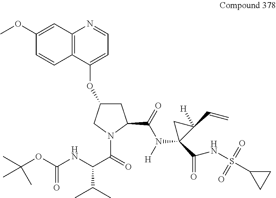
C12=C(C(OC3CC(C(N(C4(C(NS(C5CC5)(=O)=O)=O)C(C=C)([H])C4)[H])=O)N(C(=O)C(NC(OC(C)(C)C)=O)C(C)C)C3)=CC=N1)C=CC(OC)=C2
